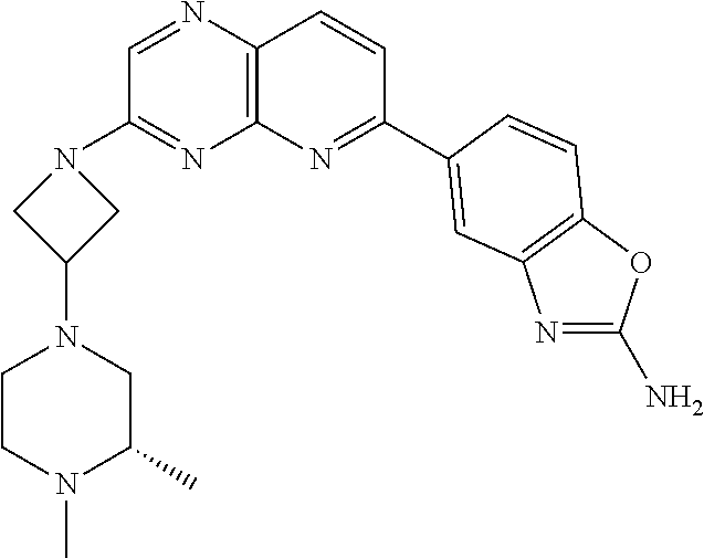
C1=NC2=C(N=C1N1CC(N3CC(C)N(C)CC3)C1)N=C(C1=CC3=C(OC(N)=N3)C=C1)C=C2
